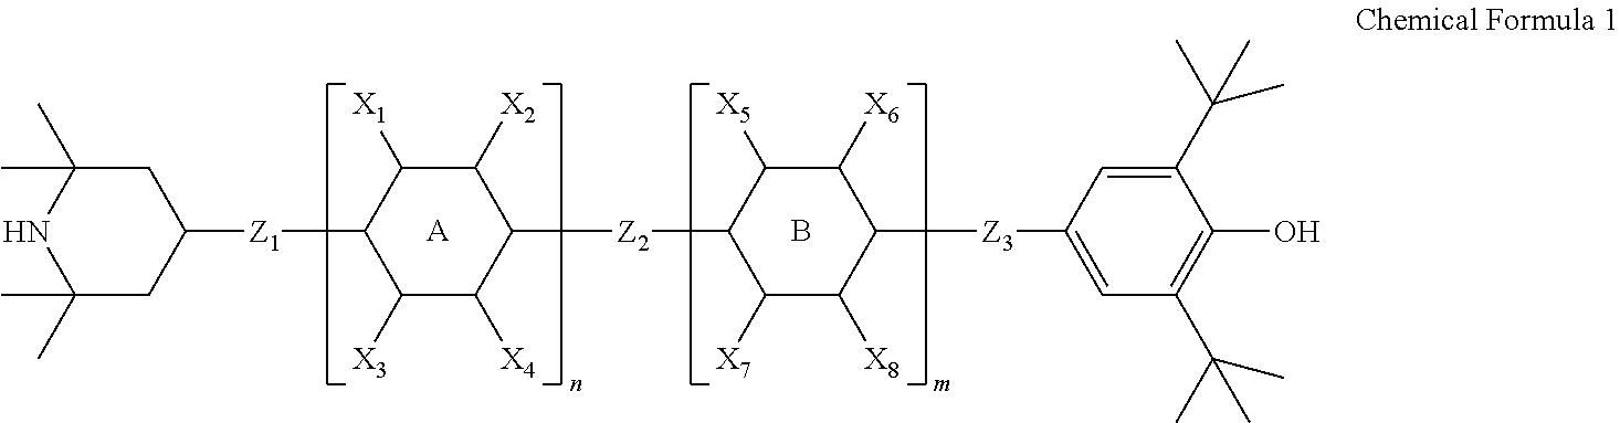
[A].C1C(C)(C)NC(C)(C)CC1[Z1]C1C([X3])C([X4])C([Z2]C2C([X7])C([X8])C([Z3]C3=CC(C(C)(C)C)=C(O)C(C(C)(C)C)=C3)C([X6])C2[X5])C([X2])C1[X1].B
